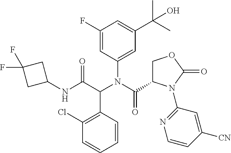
C1(C(C)(C)O)=CC(F)=CC(N(C(=O)C2COC(=O)N2C2=NC=CC([CN])=C2)C(C(NC2CC(F)(F)C2)=O)C2=C(Cl)C=CC=C2)=C1
